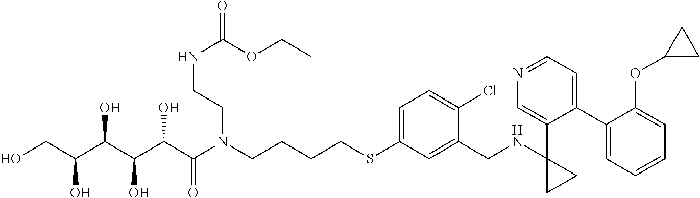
OCC(C(C(C(C(N(CCCCSC1=CC=C(Cl)C(CNC2(C3=CN=CC=C3C3=CC=CC=C3OC3CC3)CC2)=C1)CCNC(=O)OCC)=O)O)O)O)O
